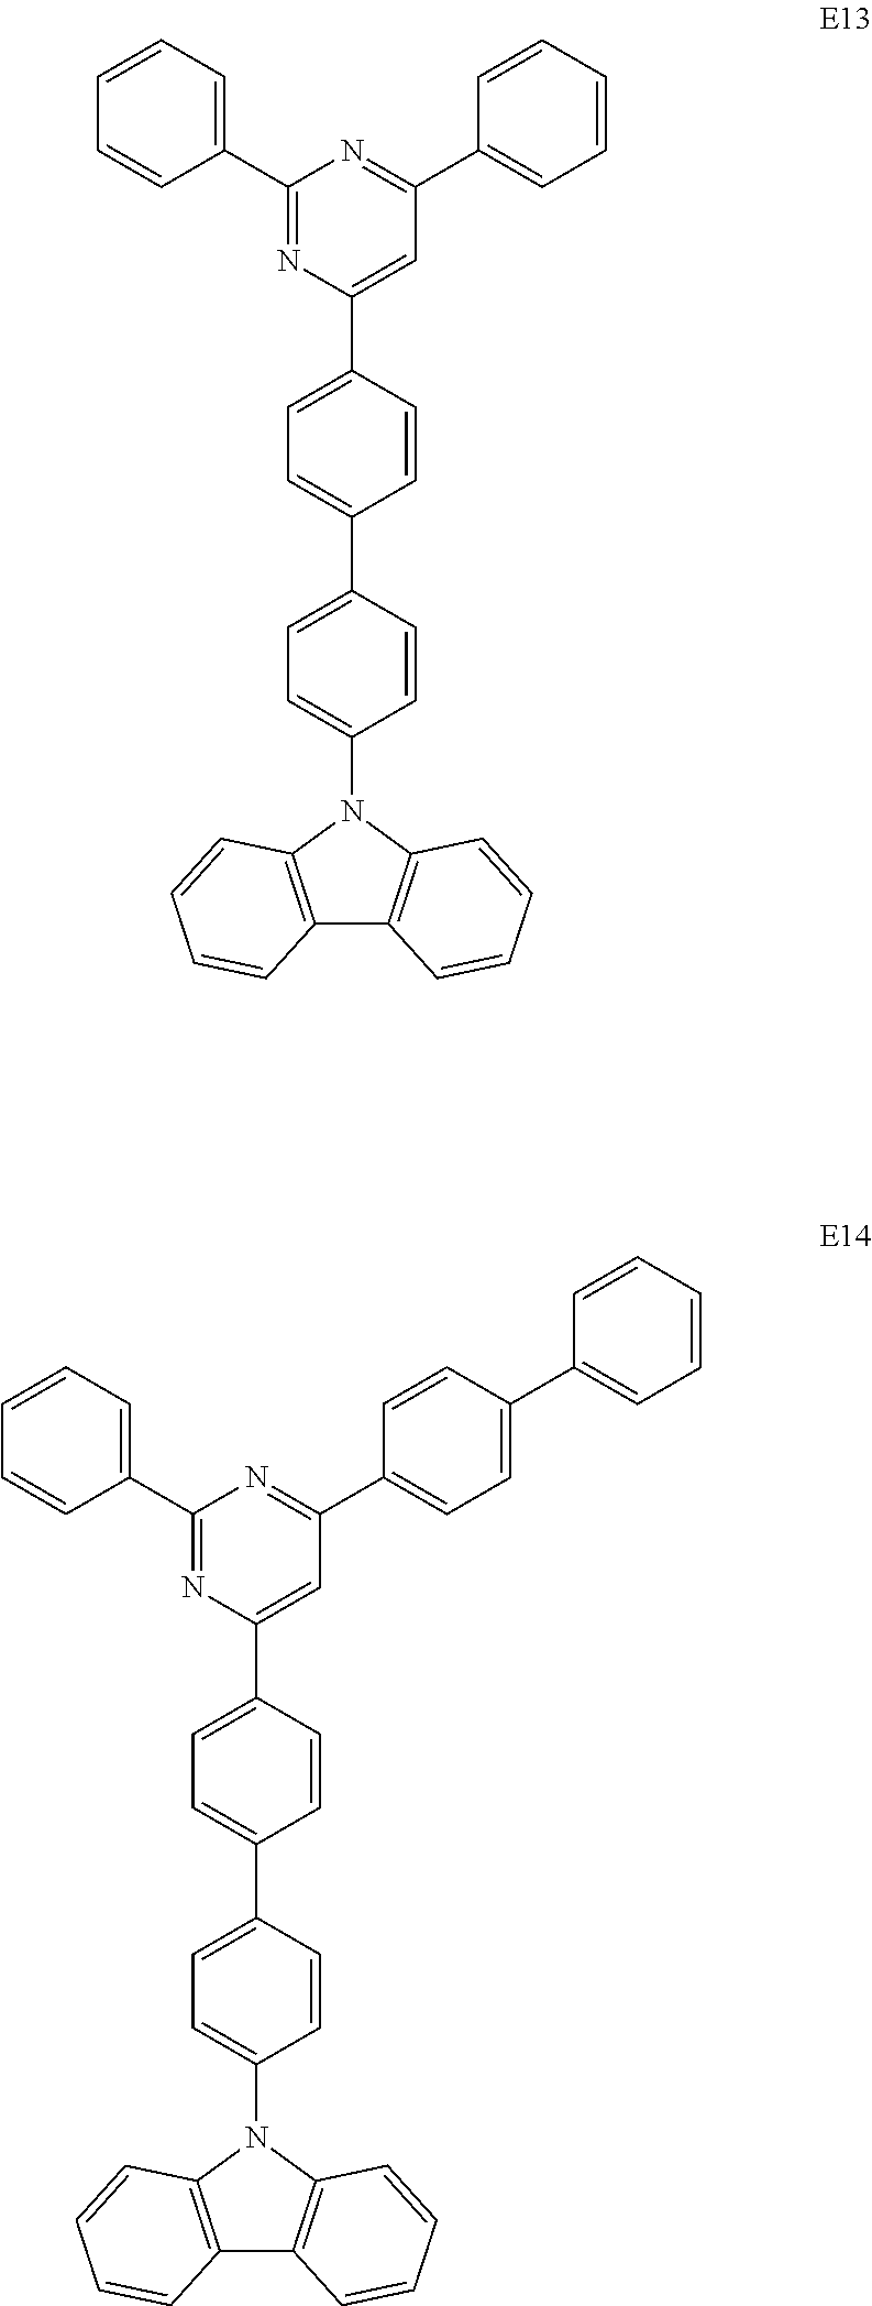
C12=C(N(C3=CC=C(C4=CC=C(C5=CC(C6=CC=CC=C6)=NC(C6=CC=CC=C6)=N5)C=C4)C=C3)C3=C1C=CC=C3)C=CC=C2.C12=C(N(C3=CC=C(C4=CC=C(C5=CC(C6=CC=C(C7=CC=CC=C7)C=C6)=NC(C6=CC=CC=C6)=N5)C=C4)C=C3)C3=C1C=CC=C3)C=CC=C2
